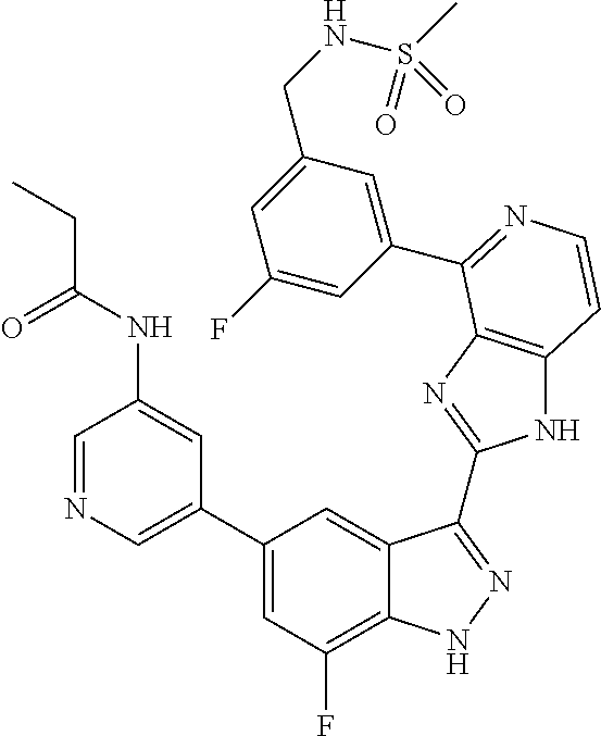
C1=C(C2=CC(F)=C3C(=C2)C(C2=NC4=C(N2)C=CN=C4C2=CC(CNS(C)(=O)=O)=CC(F)=C2)=NN3)C=C(NC(=O)CC)C=N1
